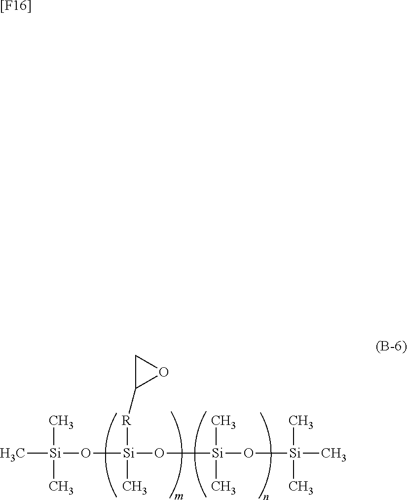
C[Si](O[Si](O[Si](O[Si](C)(C)C)(C)C)(C)[R]C1OC1)(C)C.[[F16]]
